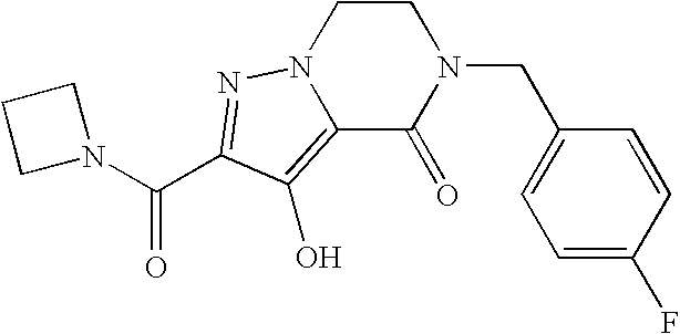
N1(C(=O)C2=NN3CCN(CC4=CC=C(F)C=C4)C(=O)C3=C2O)CCC1
